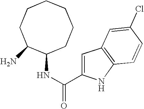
C1CC(N)C(NC(=O)C2=CC3=C(N2)C=CC(Cl)=C3)CCCC1
